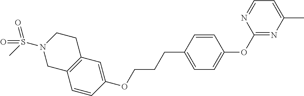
C1=CC(OCCCC2=CC=C(OC3=NC(C)=CC=N3)C=C2)=CC2=C1CN(S(C)(=O)=O)CC2
